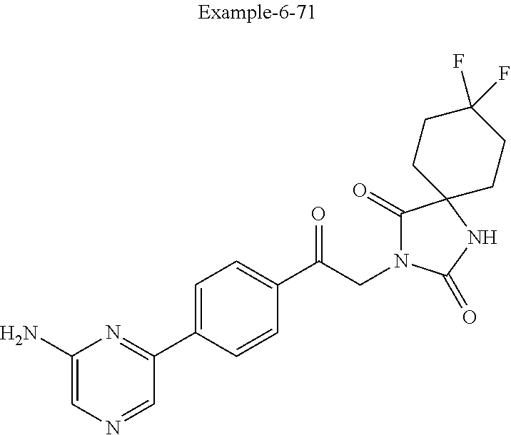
C1(N)=CN=CC(C2=CC=C(C(CN3C(=O)C4(NC3=O)CCC(F)(F)CC4)=O)C=C2)=N1
